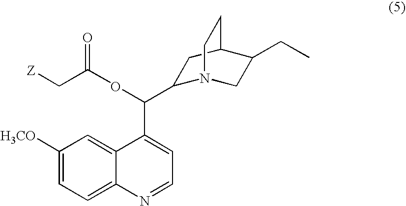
C12=CC([H3CO])=CC=C1N=CC=C2C(OC(C[Z])=O)C1CC2CCN1CC2CC
